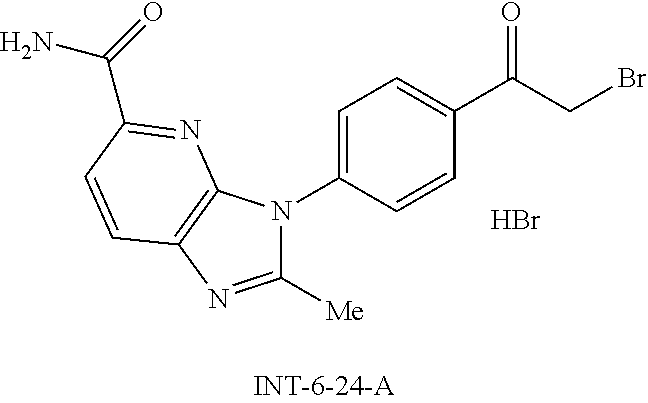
C1([Me])=NC2=C(N1C1=CC=C(C(CBr)=O)C=C1)N=C(C(=O)N)C=C2.Br
